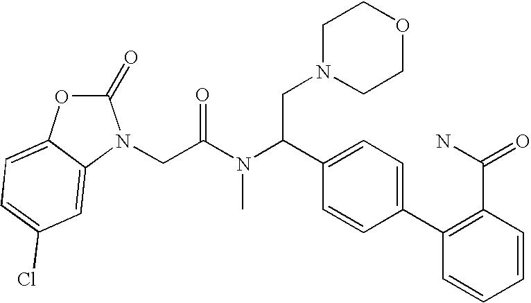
C1(=O)OC2=CC=C(Cl)C=C2N1CC(N(C(C1=CC=C(C2=C(C(=O)N)C=CC=C2)C=C1)CN1CCOCC1)C)=O
